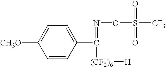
C1=CC(C(=NOS(=O)(=O)[CF3])[(CF2)6][H])=CC=C1[CH3O]
